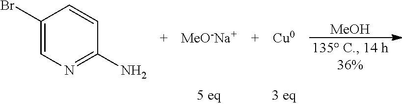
C1(Br)=CN=C(N)C=C1.[MeO-Na+].[Cu0].[MeOH]
